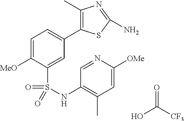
C1=C([MeO])C(S(=O)(=O)NC2=C(C)C=C([OMe])N=C2)=CC(C2=C(C)N=C(N)S2)=C1.OC(=O)[CF3]
